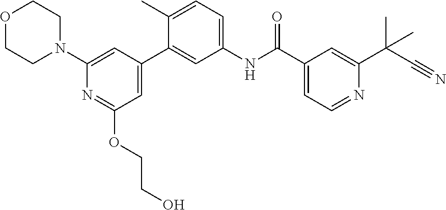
C1(C(NC2=CC=C(C)C(C3=CC(OCCO)=NC(N4CCOCC4)=C3)=C2)=O)=CC=NC(C(C#N)(C)C)=C1
